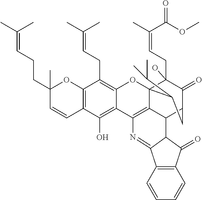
C12=C(C=CC(CCC=C(C)C)(C)O1)C(O)=C1C(=C2CC=C(C)C)OC23C(CC=C(C)C(OC)=O)(O)C(=O)C(CC2C(C)C)C2C3=C1N=C1C3=C(C=CC=C3)C(=O)C21
